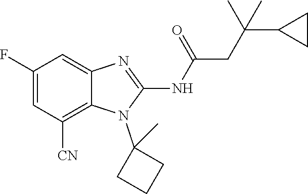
C1(F)=CC([CN])=C2C(=C1)N=C(NC(=O)CC(C1CC1)(C)C)N2C1(C)CCC1
